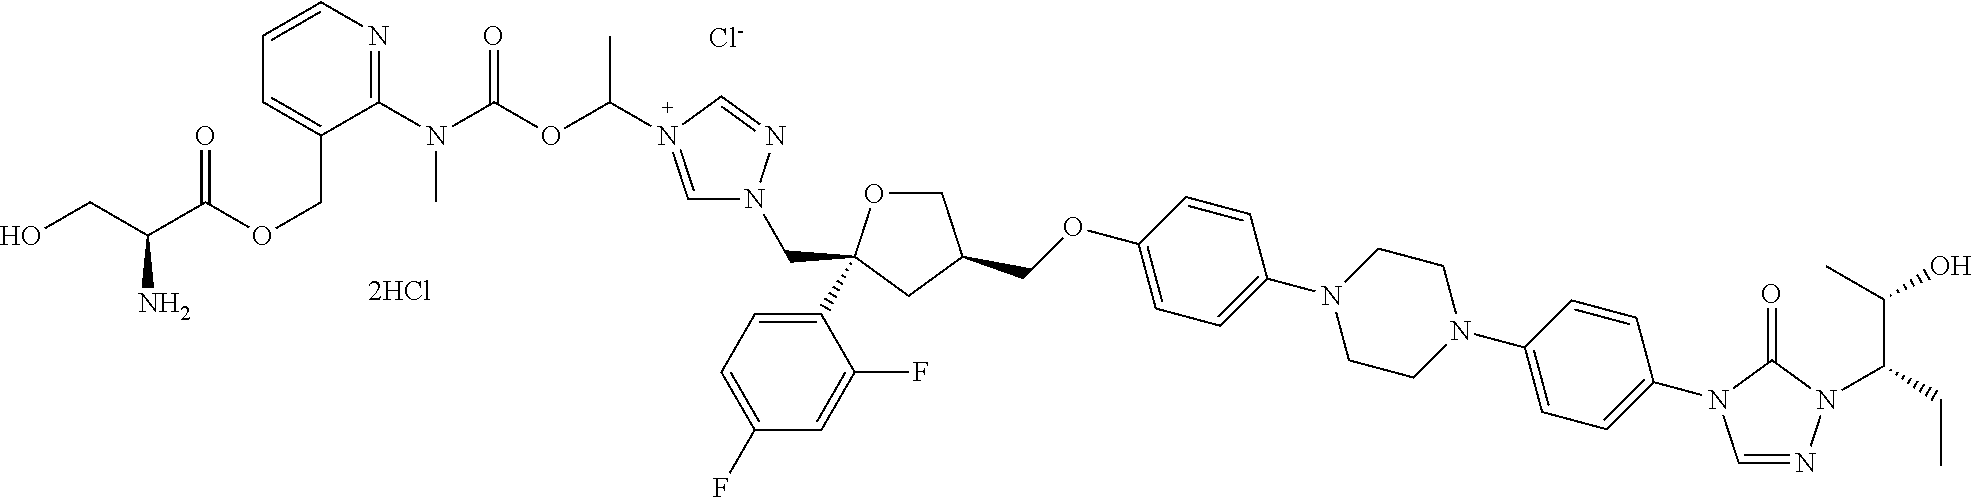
C(OC1=CC=C(N2CCN(C3=CC=C(N4C=NN(C(C(O)C)CC)C4=O)C=C3)CC2)C=C1)C1COC(C2=CC=C(F)C=C2F)(CN2C=N(C(C)OC(N(C3=NC=CC=C3COC(C(CO)N)=O)C)=O)C=N2)C1.[Cl-].[2HCl]
